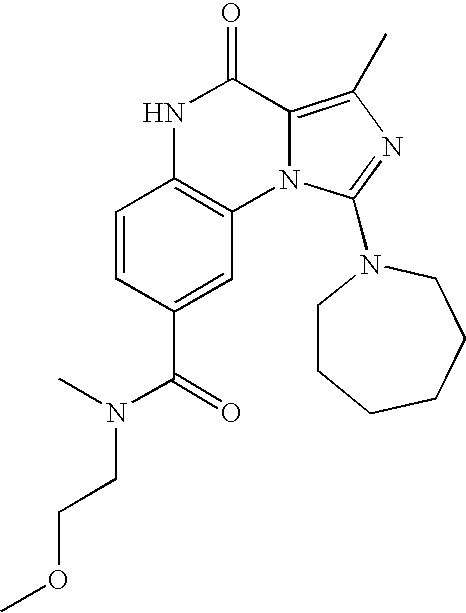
C1=CC(C(=O)N(C)CCOC)=CC2=C1NC(=O)C1=C(C)N=C(N3CCCCCC3)N21
